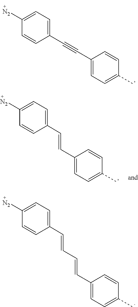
C1([N2])=CC=C(C#CC2=CC=C(C)C=C2)C=C1.C1([N2])=CC=C(C=CC2=CC=C(C)C=C2)C=C1.C1([N2])=CC=C(C=CC=CC2=CC=C(C)C=C2)C=C1
